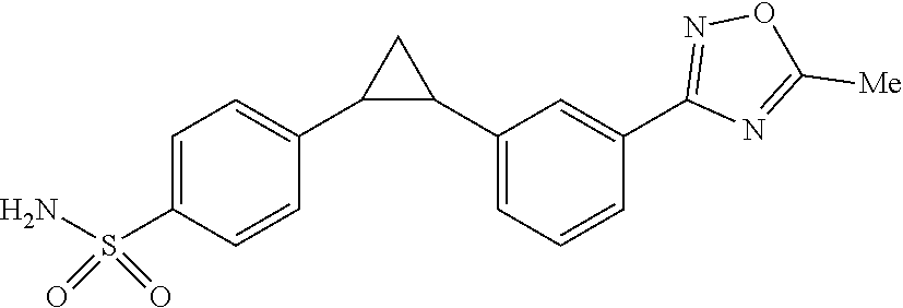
C1=C(S(N)(=O)=O)C=CC(C2C(C3=CC=CC(C4=NOC([Me])=N4)=C3)C2)=C1
